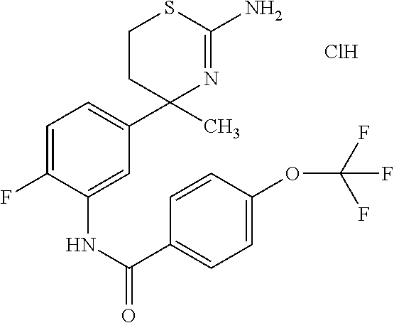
C1CC(C2=CC=C(F)C(NC(=O)C3=CC=C(OC(F)(F)F)C=C3)=C2)(C)N=C(N)S1.Cl
